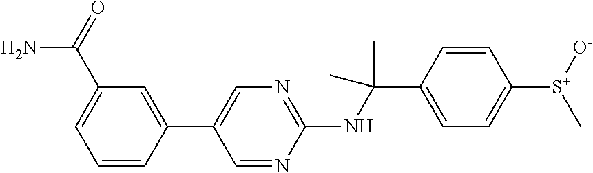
C1(NC(C2=CC=C([S+]([O-])C)C=C2)(C)C)=NC=C(C2=CC(C(=O)N)=CC=C2)C=N1
